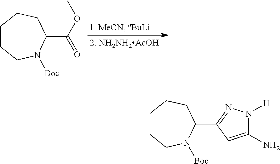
C1CCN([Boc])C(C(OC)=O)CC1.C1CCN([Boc])C(C2=NN([H])C(N)=C2)CC1
